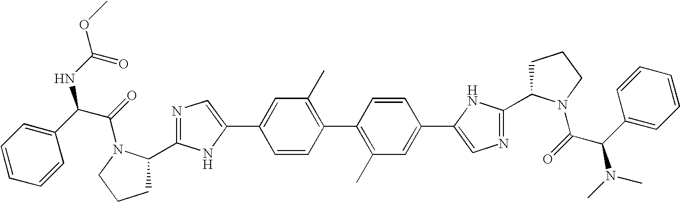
C1=CC(C2=C(C)C=C(C3=CN=C(C4CCCN4C(C(N(C)C)C4=CC=CC=C4)=O)N3)C=C2)=C(C)C=C1C1=CN=C(C2CCCN2C(=O)C(C2=CC=CC=C2)NC(OC)=O)N1
